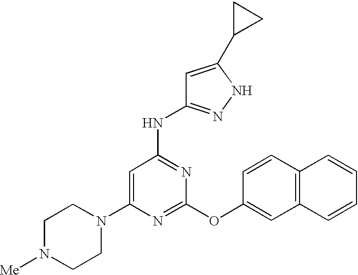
C1N([Me])CCN(C2=CC(NC3=NNC(C4CC4)=C3)=NC(OC3=CC4=C(C=C3)C=CC=C4)=N2)C1
